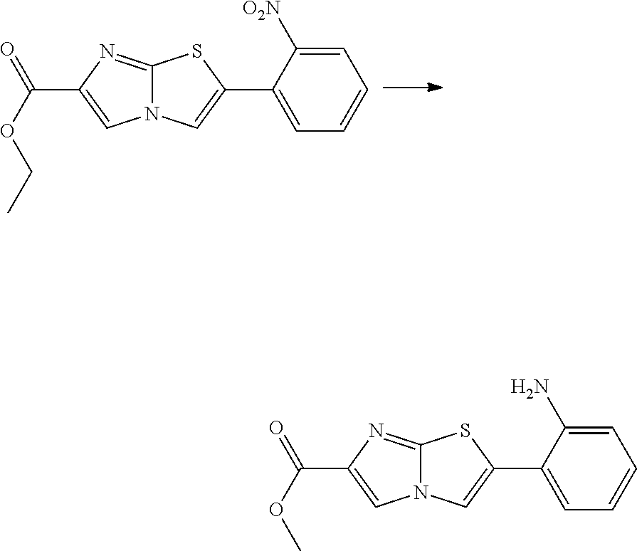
N12C(=NC(C(OCC)=O)=C1)SC(C1=CC=CC=C1[O2N])=C2.N12C(=NC(C(OC)=O)=C1)SC(C1=CC=CC=C1N)=C2
